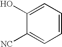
C1=CC=C(O)C([NC])=C1
